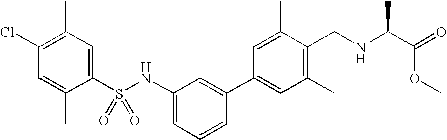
C1(C)=C(Cl)C=C(C)C(S(NC2=CC=CC(C3=CC(C)=C(CNC(C(=O)OC)C)C(C)=C3)=C2)(=O)=O)=C1
